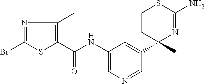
C1(C(NC2=CN=CC(C3(C)N=C(N)SCC3)=C2)=O)=C(C)N=C(Br)S1
